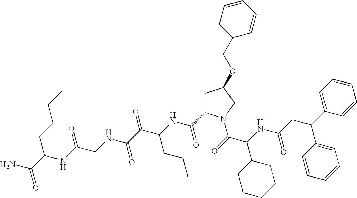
C(CC(NC(C(=O)N1CC(OCC2=CC=CC=C2)CC1C(NC(C(C(NCC(NC(CCCC)C(N)=O)=O)=O)=O)CCC)=O)C1CCCCC1)=O)(C1=CC=CC=C1)C1=CC=CC=C1
